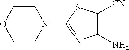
N1(C2=NC(N)=C([CN])S2)CCOCC1
